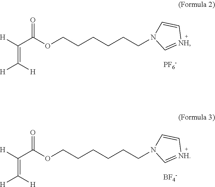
C(=C([H])C(OCCCCCCN1C=C[NH]=C1)=O)([H])[H].[PF6-].C(=C([H])C(OCCCCCCN1C=C[NH]=C1)=O)([H])[H].[BF4-]
